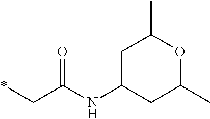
*CC(NC1CC(C)OC(C)C1)=O
